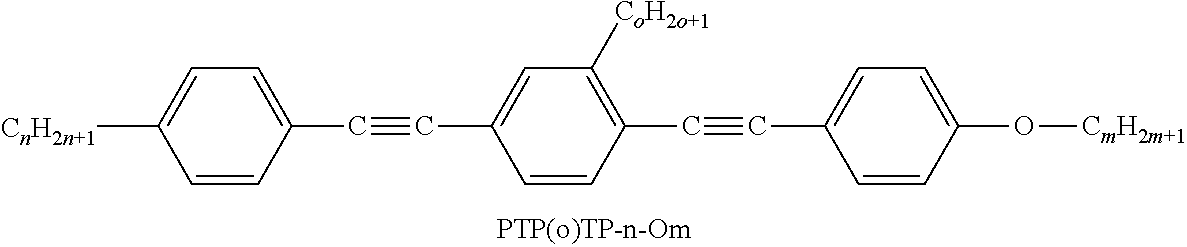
[CnH2n+1]C1=CC=C(C#CC2=CC([CoH2o+1])=C(C#CC3=CC=C(O[CmH2m+1])C=C3)C=C2)C=C1
